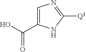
C1=C(C(O)=O)NC([Q1])=N1
